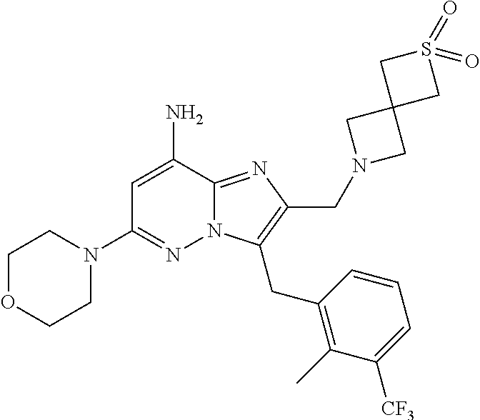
C1=C(N)C2=NC(CN3CC4(C3)CS(=O)(=O)C4)=C(CC3=C(C)C([CF3])=CC=C3)N2N=C1N1CCOCC1
